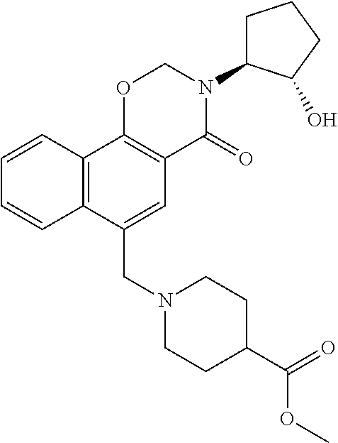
N1(CC2=CC3=C(C4=C2C=CC=C4)OCN(C2CCCC2O)C3=O)CCC(C(OC)=O)CC1
